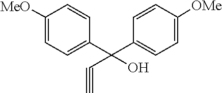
C1([MeO])=CC=C(C(C2=CC=C([OMe])C=C2)(C#C)O)C=C1
